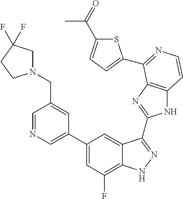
C1=C(C2=CC(F)=C3C(=C2)C(C2=NC4=C(N2)C=CN=C4C2=CC=C(C(=O)C)S2)=NN3)C=C(CN2CC(F)(F)CC2)C=N1
